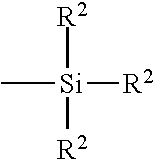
[R2][Si](C)([R2])[R2]
